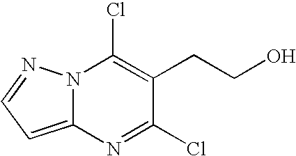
C12=CC=NN1C(Cl)=C(CCO)C(Cl)=N2
